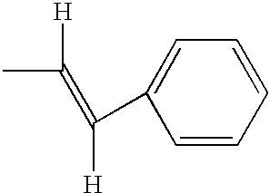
CC([H])=C(C1=CC=CC=C1)[H]
